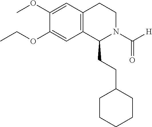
C12=C(C(CCC3CCCCC3)N(C([H])=O)CC1)C=C(OCC)C(OC)=C2
